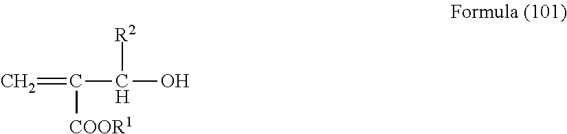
C=C(C([R2])O)[COOR1]
